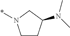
C1CC(N(C)C)CN1*
